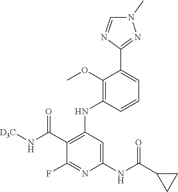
C1(C(N[D3C])=O)=C(NC2=C(OC)C(C3=NN(C)C=N3)=CC=C2)C=C(NC(C2CC2)=O)N=C1F
